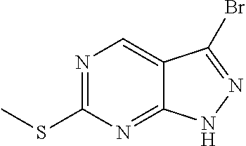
N1=C(SC)N=C2C(=C1)C(Br)=NN2
